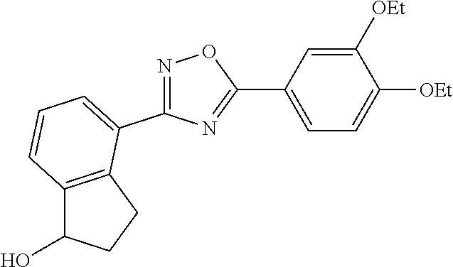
C1([OEt])=CC(C2=NC(C3=CC=CC4=C3CCC4O)=NO2)=CC=C1[OEt]
